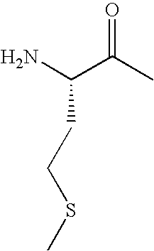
C(N)(C(C)=O)CCSC
